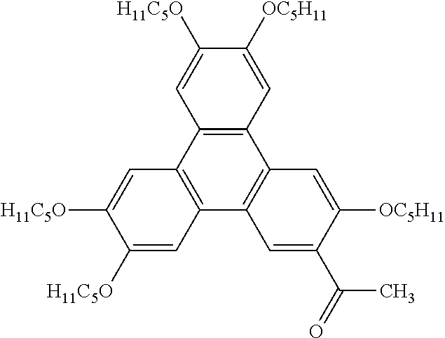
C12=C(C3=C(C4=C1C=C([OC5H11])C(C(=O)C)=C4)C=C([H11C5O])C([H11C5O])=C3)C=C([H11C5O])C([OC5H11])=C2
